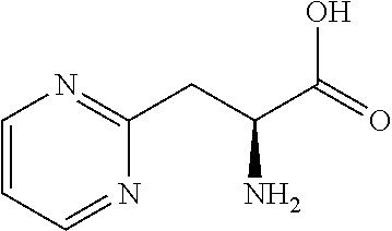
C1=CC=NC(CC(C(=O)O)N)=N1
